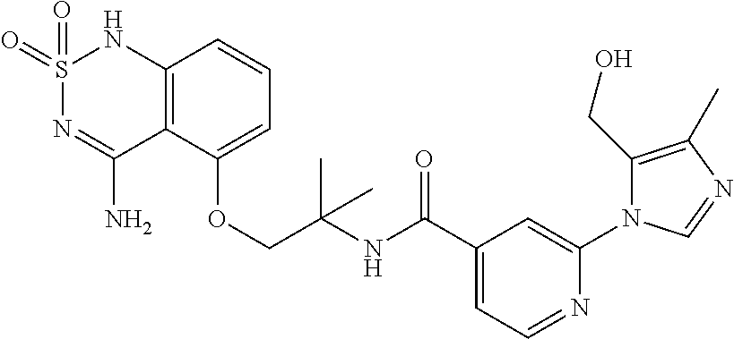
C12=C(C(OCC(NC(C3=CC=NC(N4C(CO)=C(C)N=C4)=C3)=O)(C)C)=CC=C1)C(N)=NS(=O)(=O)N2
